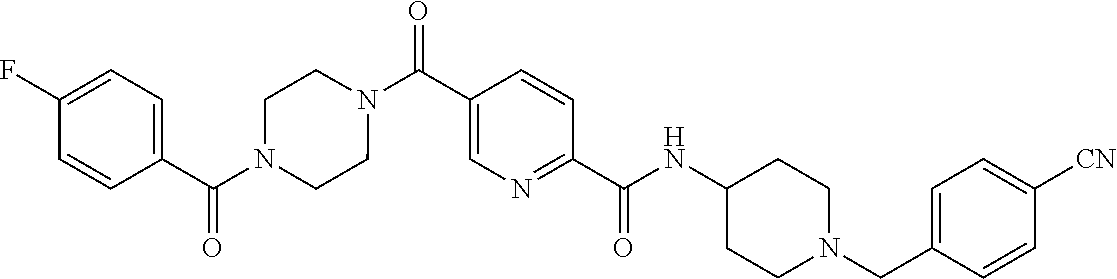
C1(CN2CCC(NC(C3=NC=C(C(N4CCN(C(C5=CC=C(F)C=C5)=O)CC4)=O)C=C3)=O)CC2)=CC=C([CN])C=C1
